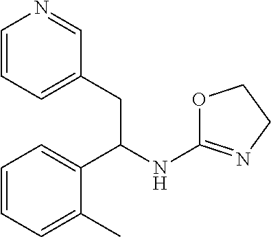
C1=CC=C(CC(NC2=NCCO2)C2=CC=CC=C2C)C=N1
